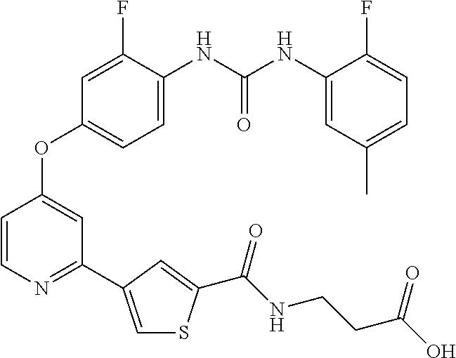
C1=C(NC(NC2=CC(C)=CC=C2F)=O)C(F)=CC(OC2=CC(C3=CSC(C(NCCC(O)=O)=O)=C3)=NC=C2)=C1
